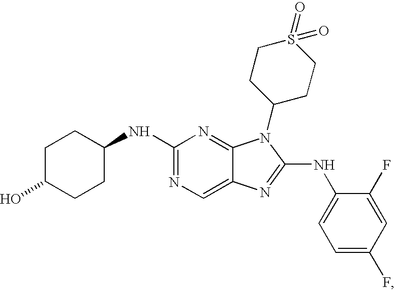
C1CC(NC2=NC=C3C(=N2)N(C2CCS(=O)(=O)CC2)C(NC2=CC=C(F)C=C2F)=N3)CCC1O
